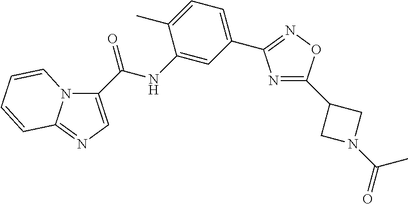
C1(C(NC2=CC(C3=NOC(C4CN(C(=O)C)C4)=N3)=CC=C2C)=O)=CN=C2N1C=CC=C2
